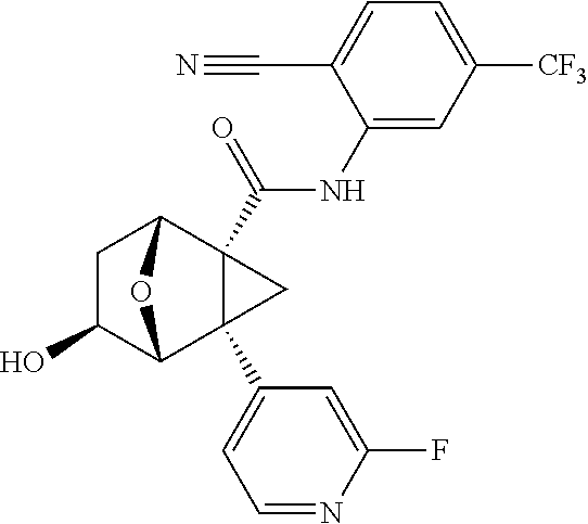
C1C(O)C2C3(C4=CC=NC(F)=C4)C(C(NC4=CC([CF3])=CC=C4C#N)=O)(C1O2)C3
